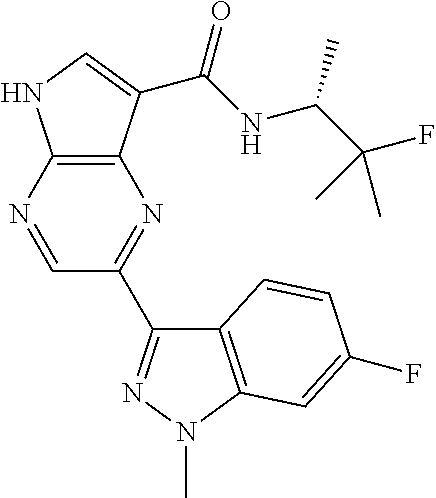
C12=C(N=CC(C3=NN(C)C4=C3C=CC(F)=C4)=N1)NC=C2C(NC(C(F)(C)C)C)=O
